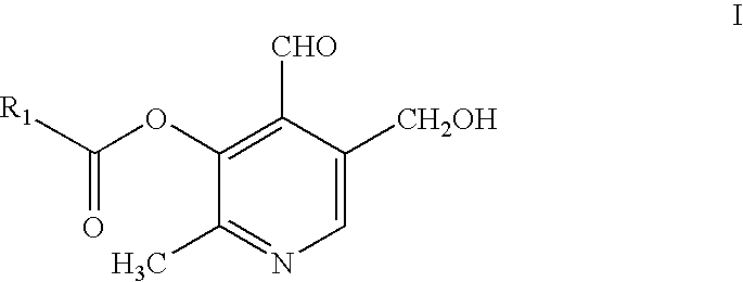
[R1]C(=O)OC1=C([CHO])C([CH2OH])=CN=C1C
